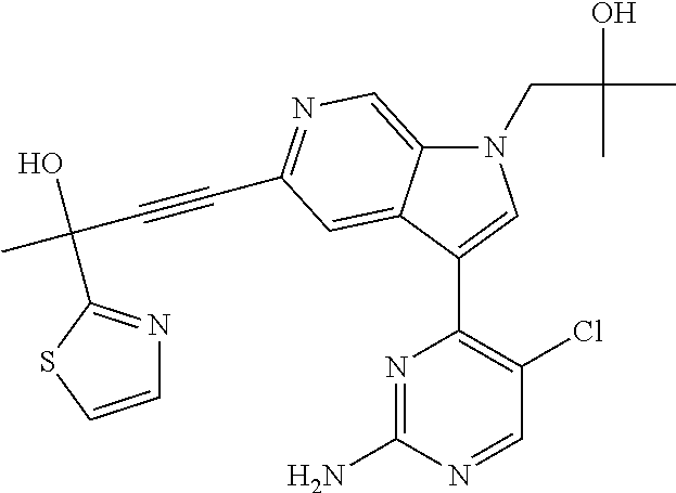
N1(CC(O)(C)C)C2=CN=C(C#CC(O)(C)C3=NC=CS3)C=C2C(C2=C(Cl)C=NC(N)=N2)=C1
